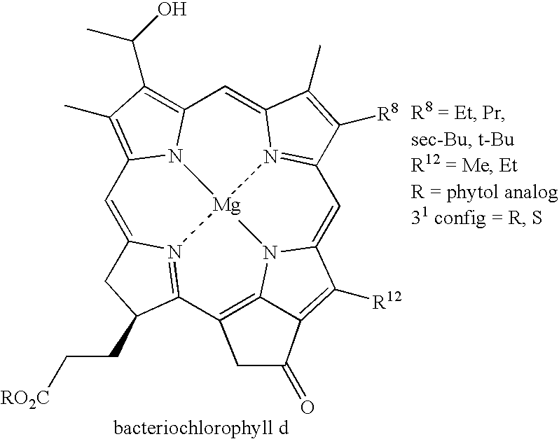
C1=C2N3=C(C4=C5N6C(=CC7=N8C(=CC9=C(C(O)C)C(C)=C1N9[Mg]863)C(C)=C7[R8])C([R12])=C5C(=O)C4)C(CC[RO2C])C2
